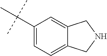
C1(C(C)(C)C)=CC=C2C(=C1)CNC2
